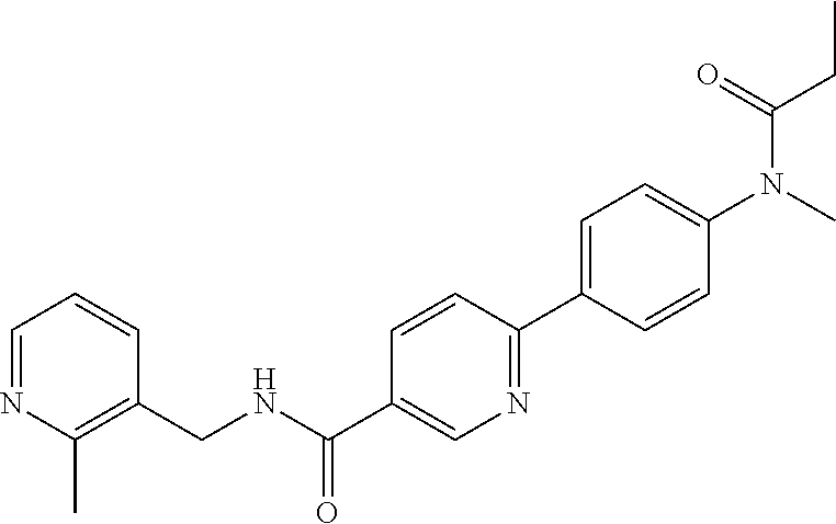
C1=C(C2=NC=C(C(=O)NCC3=C(C)N=CC=C3)C=C2)C=CC(N(C)C(CC)=O)=C1
